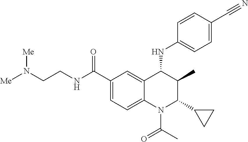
C1=CC(C#N)=CC=C1NC1C(C)C(C2CC2)N(C(=O)C)C2=CC=C(C(NCCN([Me])[Me])=O)C=C12
